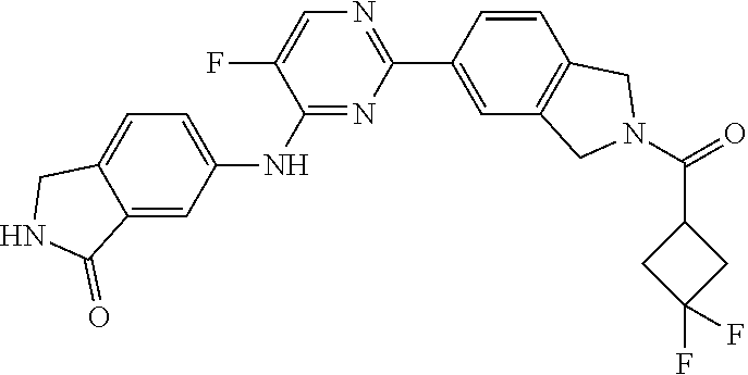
C12=CC=C(NC3=NC(C4=CC5=C(C=C4)CN(C(=O)C4CC(F)(F)C4)C5)=NC=C3F)C=C1C(=O)NC2
